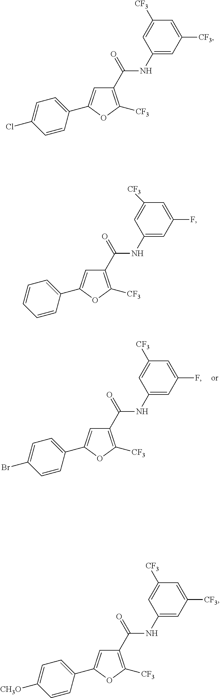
C1=C(C2=CC(C(=O)NC3=CC(F)=CC([CF3])=C3)=C([CF3])O2)C=CC(Br)=C1.C1=C(C2=CC(C(=O)NC3=CC([CF3])=CC([CF3])=C3)=C([CF3])O2)C=CC(Cl)=C1.C1=C(C2=CC(C(=O)NC3=CC(F)=CC([CF3])=C3)=C([CF3])O2)C=CC=C1.C1=C(C2=CC(C(=O)NC3=CC([CF3])=CC([CF3])=C3)=C([CF3])O2)C=CC([CH3O])=C1
